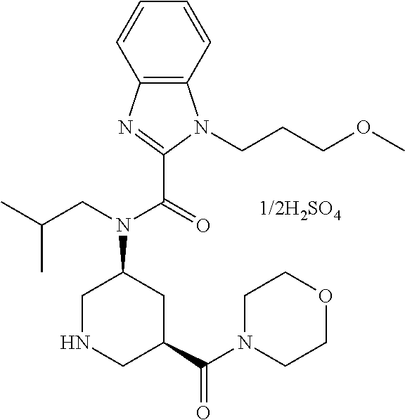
C12=C(N=C(C(=O)N(CC(C)C)C3CNCC(C(N4CCOCC4)=O)C3)N1CCCOC)C=CC=C2.[1/2H2SO4]
